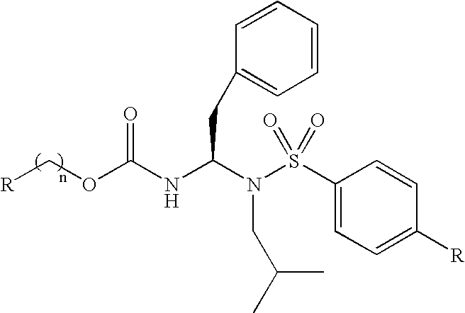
O(C(NC(N(S(C1=CC=C([R])C=C1)(=O)=O)CC(C)C)CC1=CC=CC=C1)=O)C[R]
